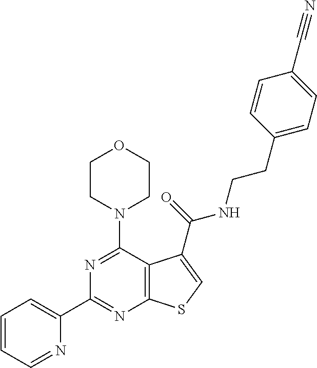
C1=CC=NC(C2=NC3=C(C(N4CCOCC4)=N2)C(C(=O)NCCC2=CC=C(C#N)C=C2)=CS3)=C1
